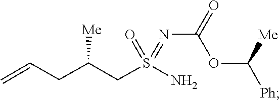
S(=O)(=NC(=O)OC([Me])[Ph])(CC(CC=C)[Me])N
